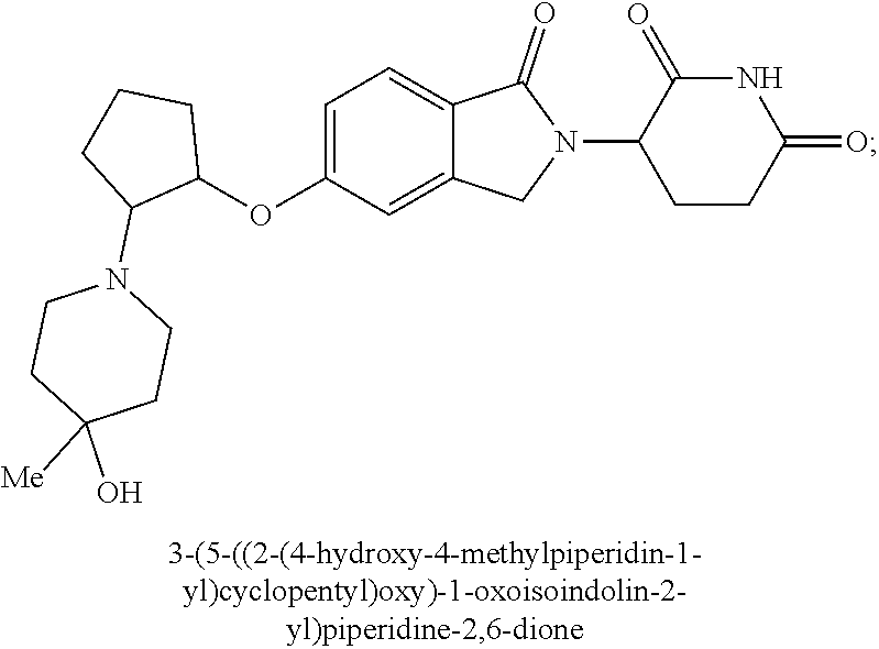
C1=C(OC2CCCC2N2CCC([Me])(O)CC2)C=C2C(=C1)C(=O)N(C1CCC(=O)NC1=O)C2
